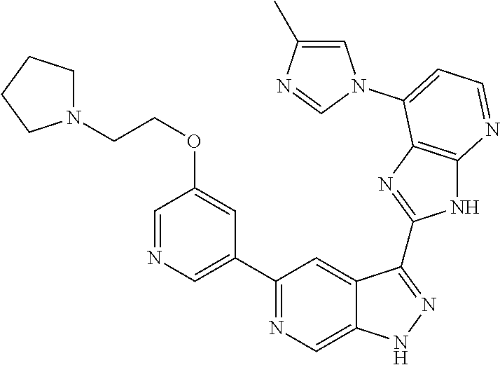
C1(C2=NC=C3C(=C2)C(C2=NC4=C(N2)N=CC=C4N2C=C(C)N=C2)=NN3)=CN=CC(OCCN2CCCC2)=C1
